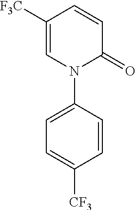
C1=C([F3C])C=CC(=O)N1C1=CC=C([CF3])C=C1
